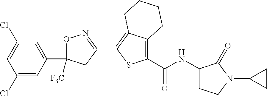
O1C(C2=CC(Cl)=CC(Cl)=C2)([F3C])CC(C2=C3C(=C(C(=O)NC4CCN(C5CC5)C4=O)S2)CCCC3)=N1
